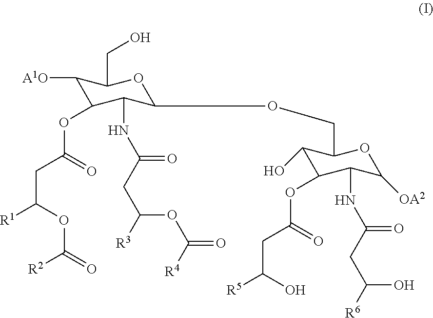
C1([A1O])C(OC(CC(OC([R2])=O)[R1])=O)C(NC(CC([R3])OC([R4])=O)=O)C(OCC2C(O)C(OC(CC(O)[R5])=O)C(NC(CC([R6])O)=O)C([OA2])O2)OC1CO
